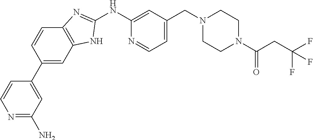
N1=C(N)C=C(C2=CC3=C(C=C2)N=C(NC2=CC(CN4CCN(C(CC(F)(F)F)=O)CC4)=CC=N2)N3)C=C1
